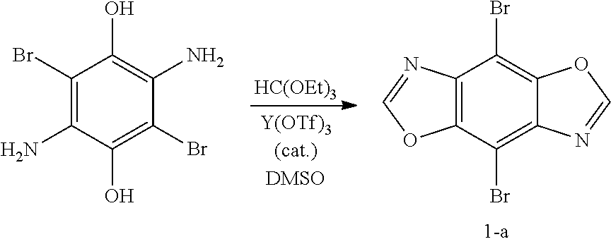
C12=C(C(Br)=C3C(=C1Br)OC=N3)OC=N2.[HC(OEt)3].C1(Br)=C(N)C(O)=C(Br)C(N)=C1O
